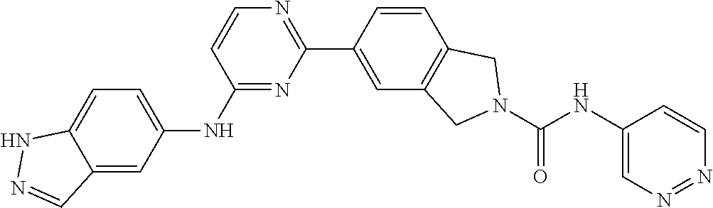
C1=CC(NC2=CC=C3C(=C2)C=NN3)=NC(C2=CC3=C(C=C2)CN(C(NC2=CN=NC=C2)=O)C3)=N1
